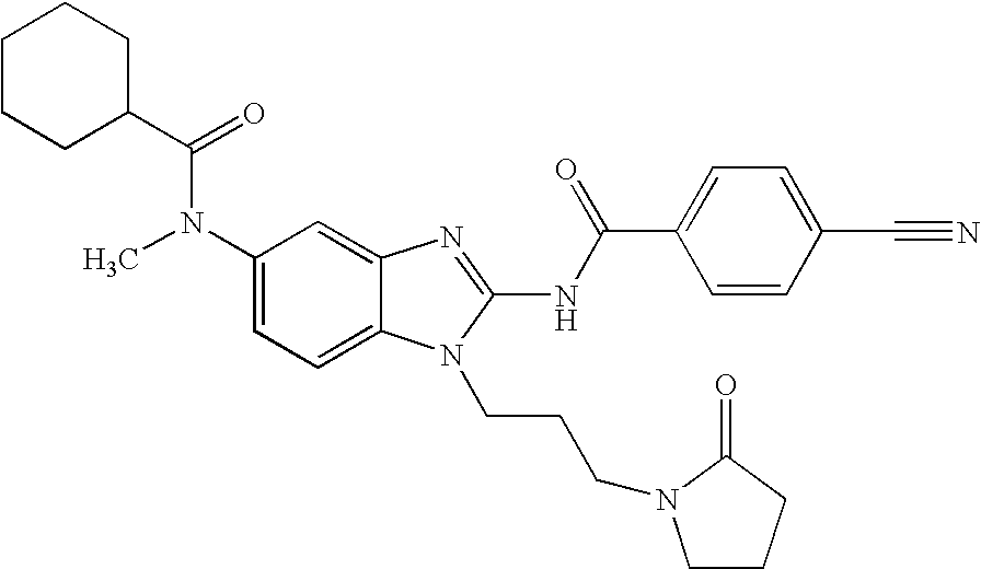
C1(N(C)C(C2CCCCC2)=O)=CC=C2C(=C1)N=C(NC(C1=CC=C(C#N)C=C1)=O)N2CCCN1CCCC1=O
